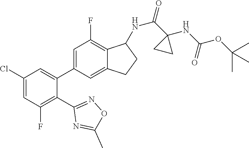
C1(Cl)=CC(F)=C(C2=NOC(C)=N2)C(C2=CC(F)=C3C(=C2)CCC3NC(C2(NC(OC(C)(C)C)=O)CC2)=O)=C1
